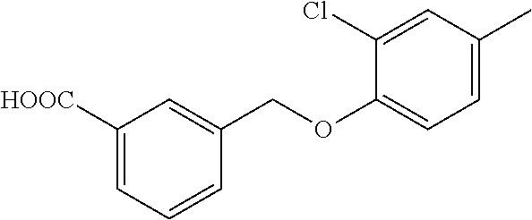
C1([HOOC])=CC=CC(COC2=CC=C(C)C=C2Cl)=C1
